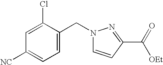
C1=C(CN2C=CC(C(=O)[OEt])=N2)C(Cl)=CC([NC])=C1
